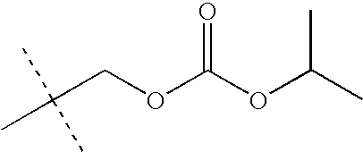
CC(COC(OC(C)C)=O)(C)C
